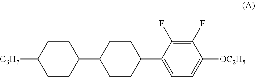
C1CC([C3H7])CCC1C1CCC(C2=CC=C([OC2H5])C(F)=C2F)CC1
